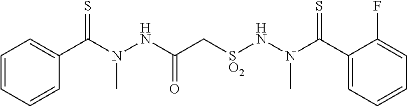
C1(C(N(NC(C[SO2]NN(C(C2=CC=CC=C2F)=S)C)=O)C)=S)=CC=CC=C1
